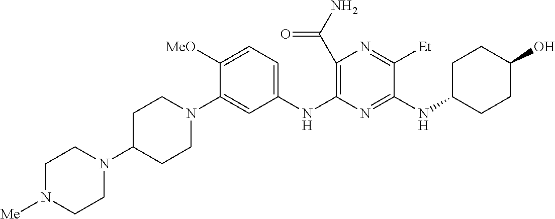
C1(C(N)=O)=C(NC2=CC=C([MeO])C(N3CCC(N4CCN([Me])CC4)CC3)=C2)N=C(NC2CCC(O)CC2)C([Et])=N1
